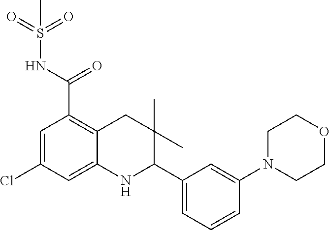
C1=C(Cl)C=C2C(=C1C(NS(=O)(=O)C)=O)CC(C)(C)C(C1=CC=CC(N3CCOCC3)=C1)N2
